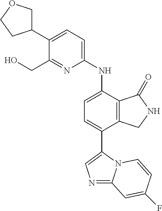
N1=C2N(C(C3=CC=C(NC4=CC=C(C5COCC5)C(CO)=N4)C4=C3CNC4=O)=C1)C=CC(F)=C2
